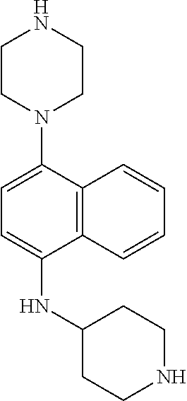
C1CN(C2=CC=C(NC3CCNCC3)C3=C2C=CC=C3)CCN1
